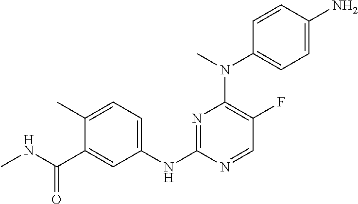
N1=C(NC2=CC=C(C)C(C(NC)=O)=C2)N=CC(F)=C1N(C1=CC=C(N)C=C1)C
